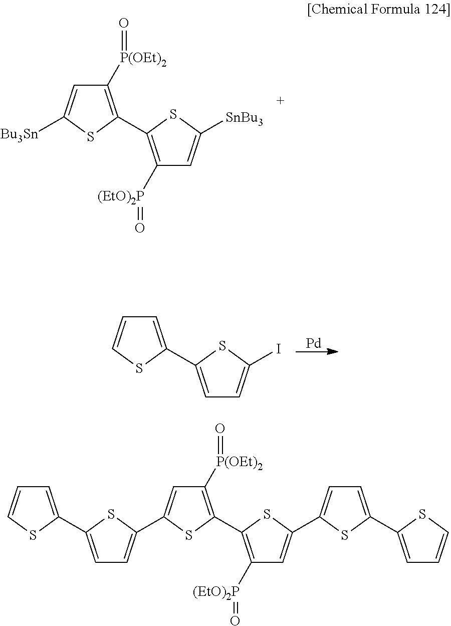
C1([P(OEt)2]=O)=C(C2=C([(EtO)2P]=O)C=C([SnBu3])S2)SC([Bu3Sn])=C1.[Pd].C1=C(C2=CC=C(I)S2)SC=C1.C1=C(C2=CC=C(C3=CC([P(OEt)2]=O)=C(C4=C([(EtO)2P]=O)C=C(C5=CC=C(C6=CC=CS6)S5)S4)S3)S2)SC=C1
